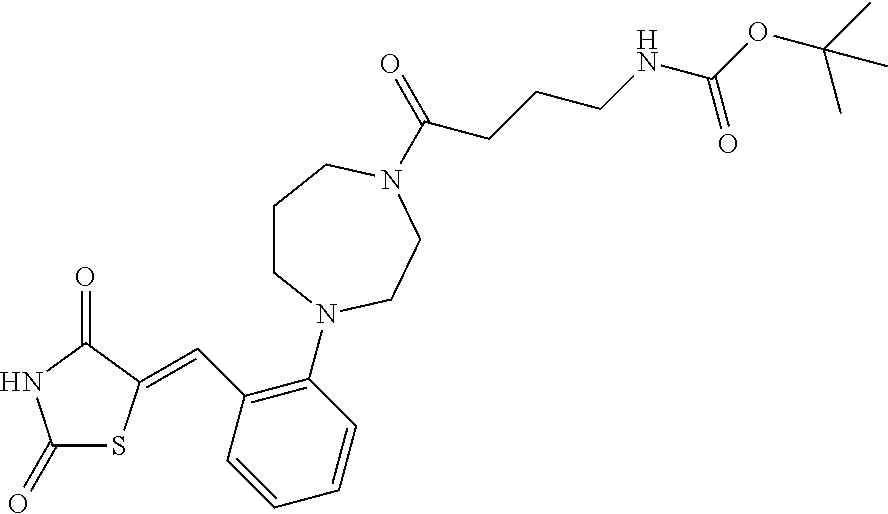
C1(=O)SC(=CC2=C(N3CCCN(C(=O)CCCNC(OC(C)(C)C)=O)CC3)C=CC=C2)C(=O)N1
